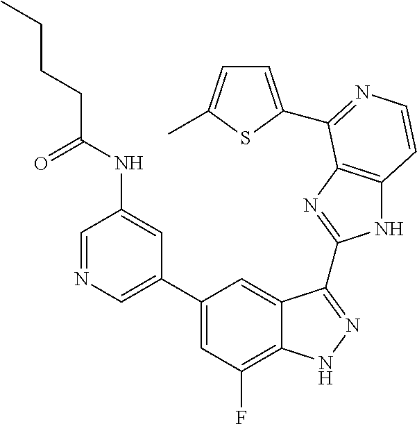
C1=C(C2=CC(F)=C3C(=C2)C(C2=NC4=C(N2)C=CN=C4C2=CC=C(C)S2)=NN3)C=C(NC(CCCC)=O)C=N1
